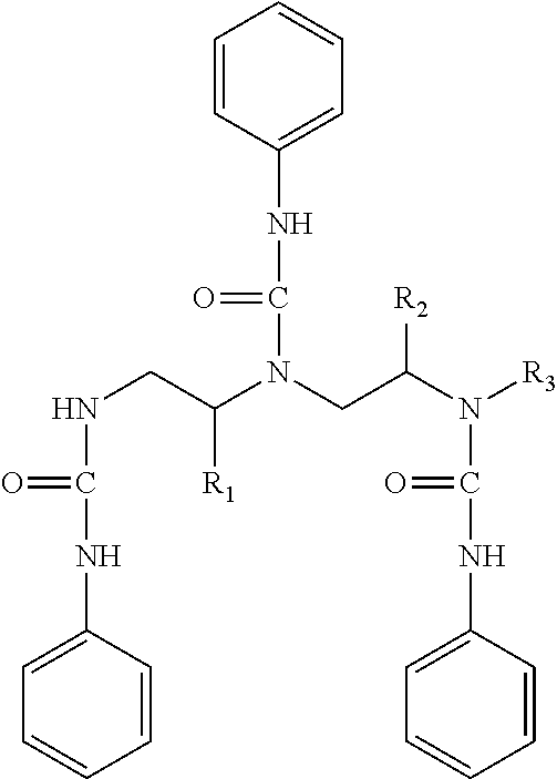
C1=CC(NC(N(CC(N([R3])C(NC2=CC=CC=C2)=O)[R2])C(CNC(NC2=CC=CC=C2)=O)[R1])=O)=CC=C1
